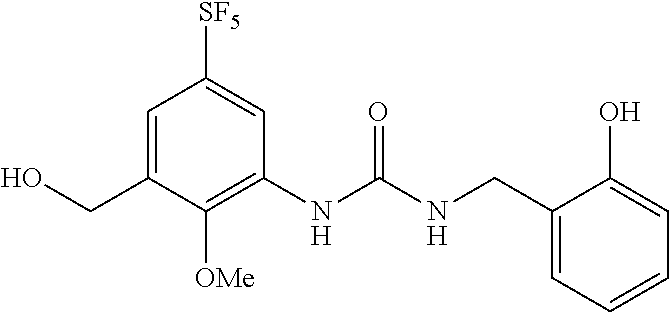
C1=C(CO)C([OMe])=C(NC(NCC2=CC=CC=C2O)=O)C=C1[SF5]
